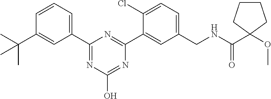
C1(C2=CC=CC(C(C)(C)C)=C2)=NC(O)=NC(C2=CC(CNC(C3(OC)CCCC3)=O)=CC=C2Cl)=N1
